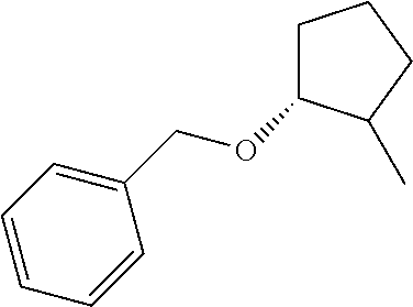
C1C(OCC2=CC=CC=C2)C(C)CC1
